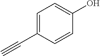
C1(C#C)=CC=C(O)C=C1
